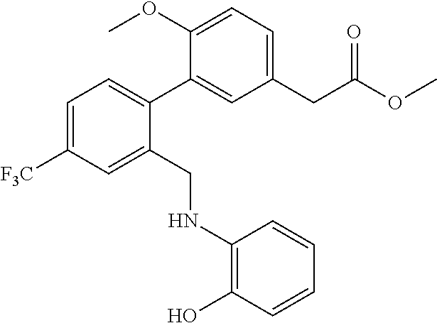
C1(OC)=CC=C(CC(OC)=O)C=C1C1=CC=C([F3C])C=C1CNC1=C(O)C=CC=C1
